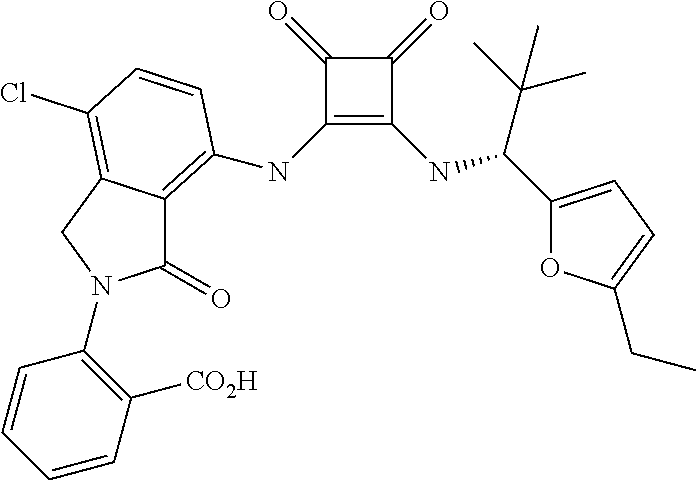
C1(NC2=C3C(=O)N(C4=C([CO2H])C=CC=C4)CC3=C(Cl)C=C2)=C(NC(C2=CC=C(CC)O2)C(C)(C)C)C(=O)C1=O
